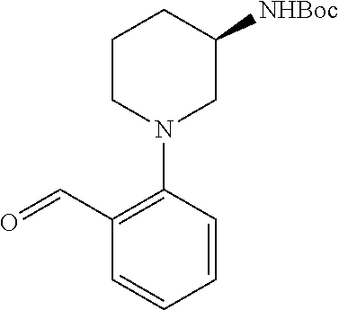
O=CC1=C(N2CC([NHBoc])CCC2)C=CC=C1
